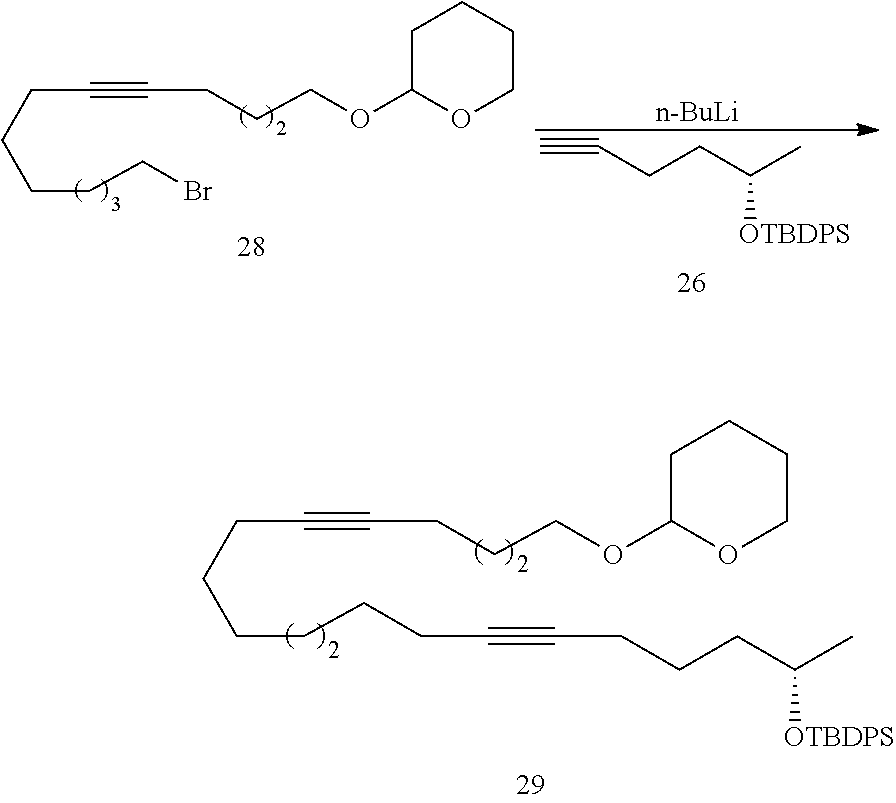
C#CCCC(C)[OTBDPS].[n-BuLi].C(CCCCCBr)#CCCCOC1OCCCC1.C(CCCCCCC#CCCCC(C)[OTBDPS])#CCCCOC1OCCCC1
